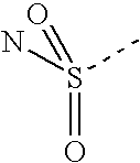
S(=O)(N)(C)=O
